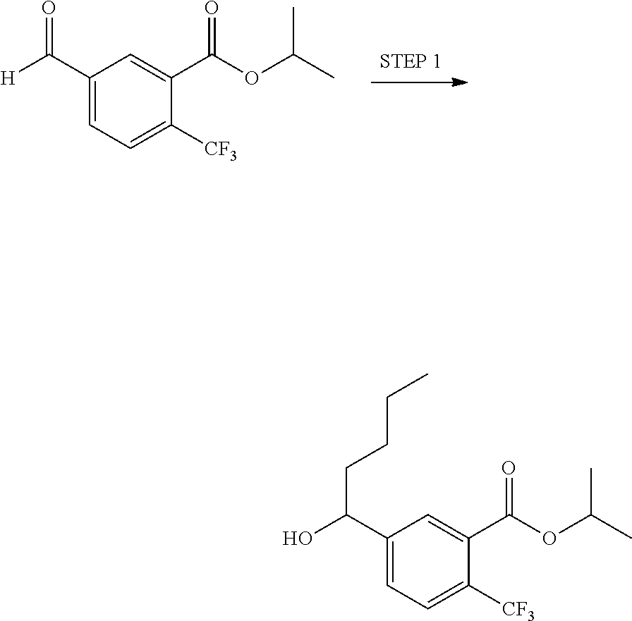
O=C(C1=CC=C([CF3])C(C(OC(C)C)=O)=C1)[H].C(C(C1=CC=C([CF3])C(C(OC(C)C)=O)=C1)O)CCC
